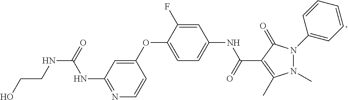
N1=C(NC(=O)NCCO)C=C(OC2=CC=C(NC(=O)C3=C(C)N(C)N(C4=CC=CC=C4)C3=O)C=C2F)C=C1
